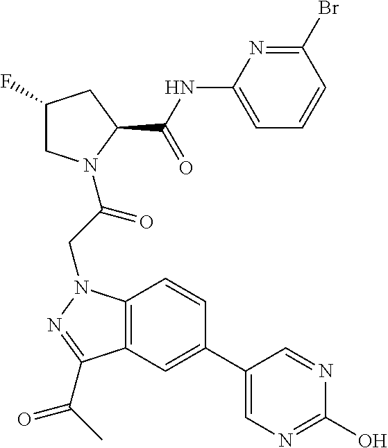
C12=C(N(CC(=O)N3CC(F)CC3C(NC3=CC=CC(Br)=N3)=O)N=C1C(=O)C)C=CC(C1=CN=C(O)N=C1)=C2
